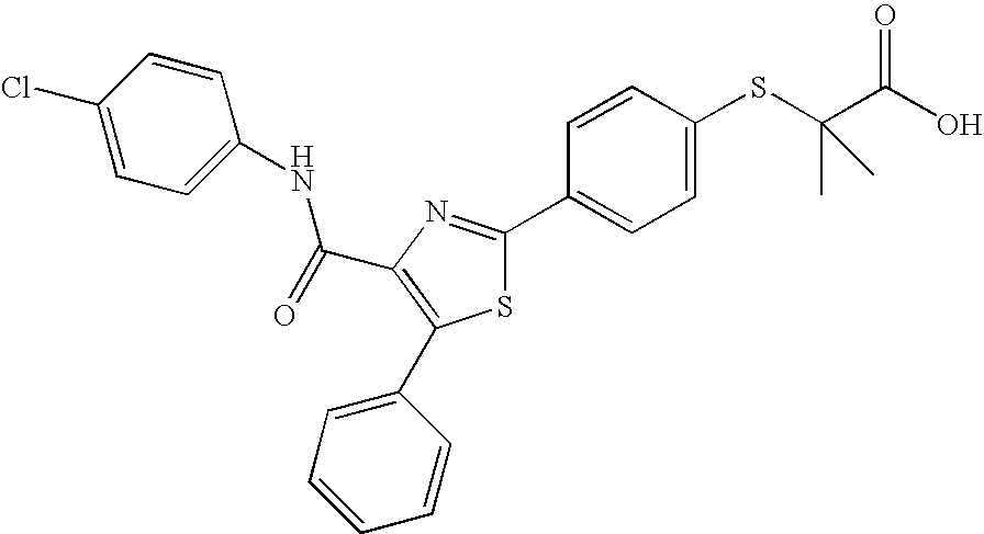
C(C1=C(C2=CC=CC=C2)SC(C2=CC=C(SC(C(O)=O)(C)C)C=C2)=N1)(NC1=CC=C(Cl)C=C1)=O
